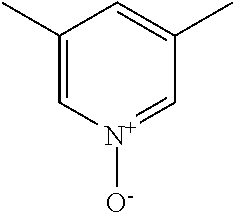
C1(C)=C[N+]([O-])=CC(C)=C1
